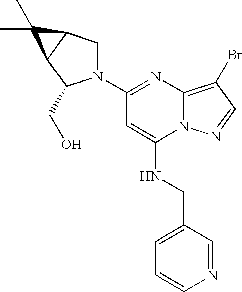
N1(C2=NC3=C(Br)C=NN3C(NCC3=CC=CN=C3)=C2)CC2C(C1CO)C2(C)C
